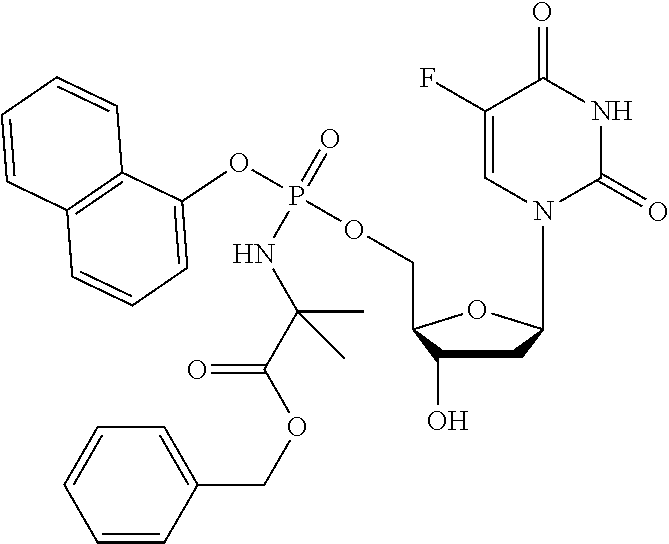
C1(F)=CN(C2CC(O)C(COP(OC3=CC=CC4=C3C=CC=C4)(NC(C(=O)OCC3=CC=CC=C3)(C)C)=O)O2)C(=O)NC1=O
